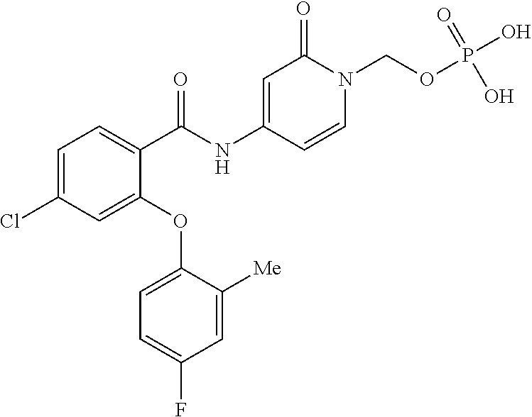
C1=C(Cl)C=C(OC2=CC=C(F)C=C2[Me])C(C(NC2=CC(=O)N(COP(O)(=O)O)C=C2)=O)=C1
